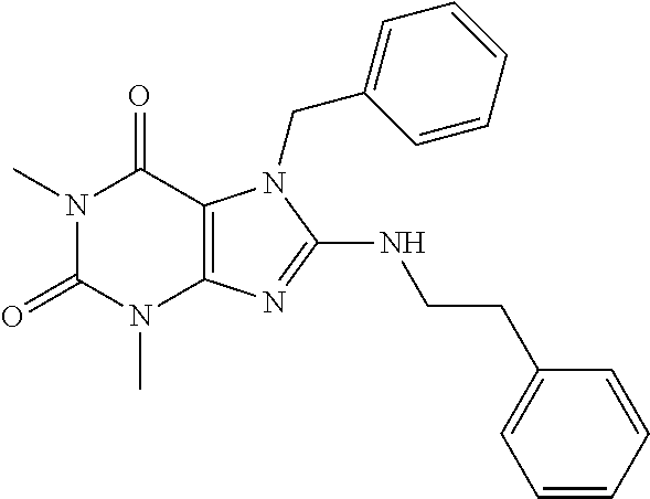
N1(C)C(=O)N(C)C2=C(C1=O)N(CC1=CC=CC=C1)C(NCCC1=CC=CC=C1)=N2
